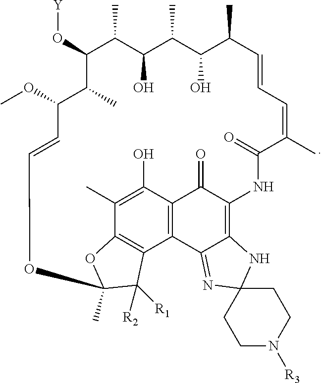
O(C1C(C)C(O)C(C)C(O)C(C)C=CC=C(C)C(=O)NC2=C3C(=NC4(N3)CCN([R3])CC4)C3=C(C2=O)C(O)=C(C)C2=C3C([R1])([R2])C(C)(O2)OC=CC(OC)C1C)[Y]
